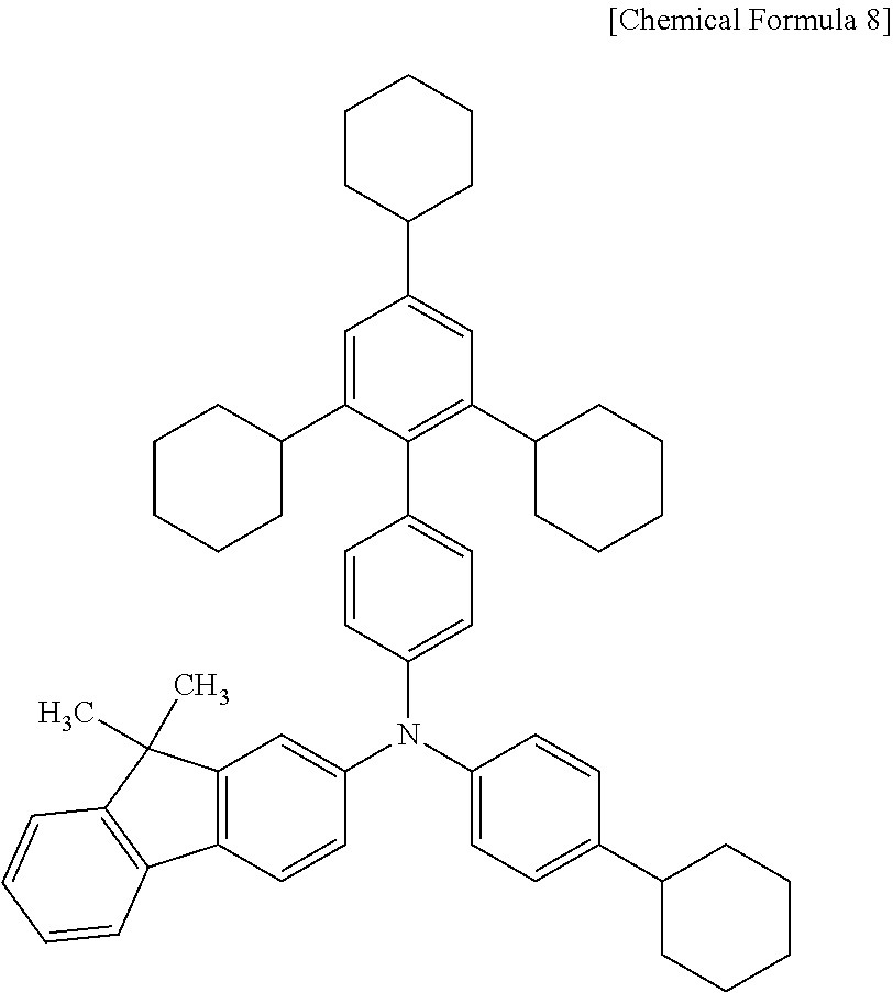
C1=C(C2CCCCC2)C(C2=CC=C(N(C3=CC=C(C4CCCCC4)C=C3)C3=CC4=C(C=C3)C3=C(C4(C)C)C=CC=C3)C=C2)=C(C2CCCCC2)C=C1C1CCCCC1
